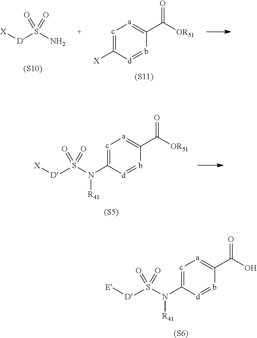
c1=C(N(S([D][E])(=O)=O)[R41])[d]=bC(C(O)=O)=[a]1.[(S6)].[X][D]S(N)(=O)=O.c1=C([X])[d]=bC(C([OR51])=O)=[a]1.[(S11)].c1=C(N(S([D][X])(=O)=O)[R41])[d]=bC(C([OR51])=O)=[a]1.[(S5)]
